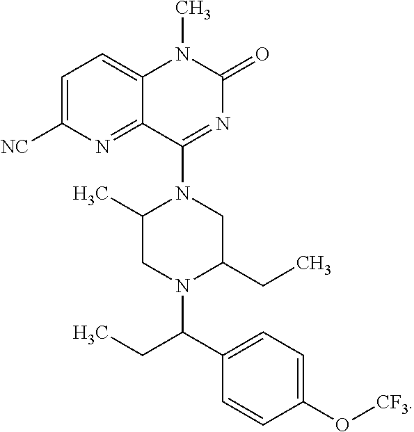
C1=CC(O[CF3])=CC=C1C(CC)N1CC(C)N(C2=NC(=O)N(C)C3=CC=C([NC])N=C32)CC1CC
